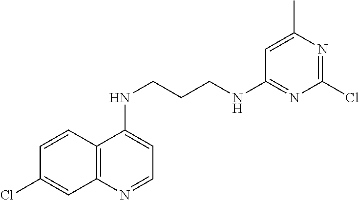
C12=C(N=CC=C1NCCCNC1=NC(Cl)=NC(C)=C1)C=C(Cl)C=C2
